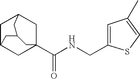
C1C2CC3(C(NCC4=CC(C)=CS4)=O)CC1CC(C2)C3
